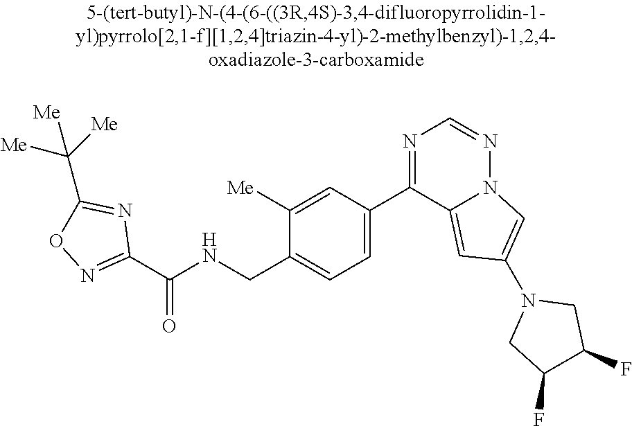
C1(C(NCC2=CC=C(C3=NC=NN4C3=CC(N3CC(F)C(F)C3)=C4)C=C2[Me])=O)=NOC(C([Me])([Me])[Me])=N1
